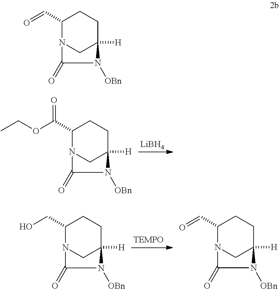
C1(C(OCC)=O)N2CC([H])(CC1)N([OBn])C2=O.[LiBH4].C1(CO)N2CC([H])(CC1)N([OBn])C2=O.C1(C=O)N2CC([H])(CC1)N([OBn])C2=O.C1(C=O)N2CC([H])(CC1)N([OBn])C2=O
